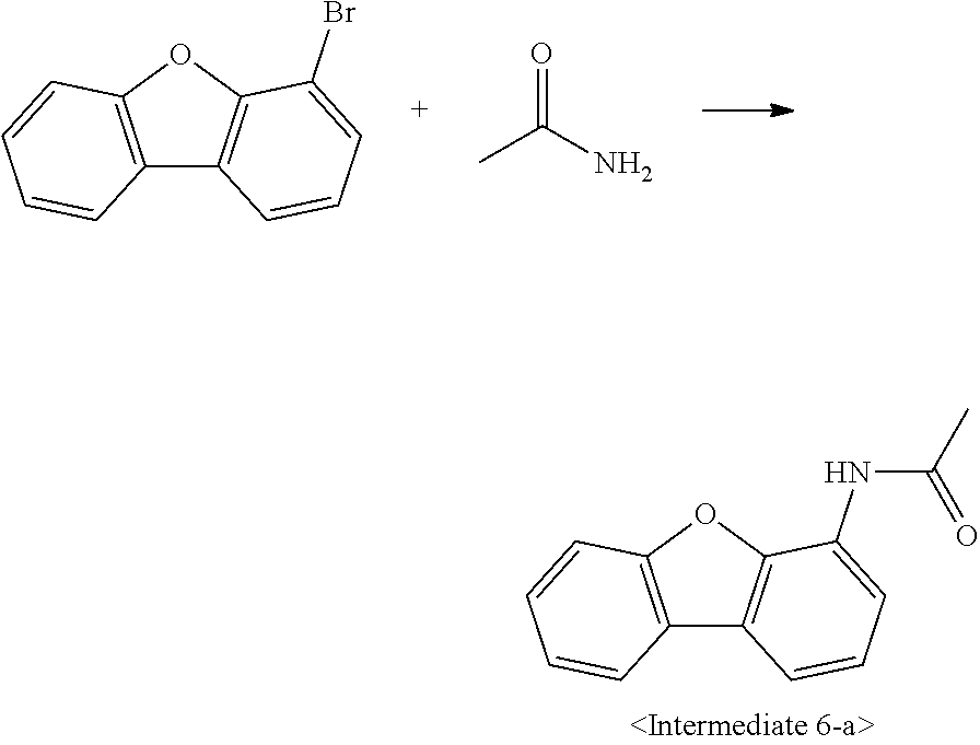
C12=C(OC3=C1C=CC=C3Br)C=CC=C2.CC(N)=O.C12=C(OC3=C1C=CC=C3NC(C)=O)C=CC=C2
